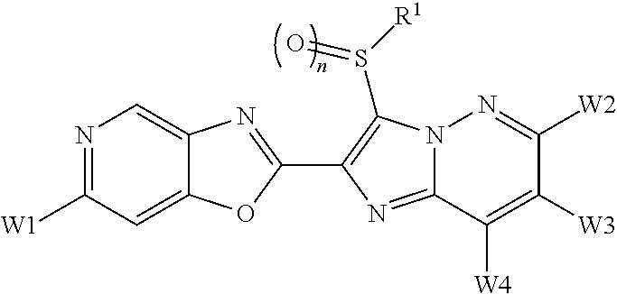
N1=C([W1])C=C2C(=C1)N=C(C1=C(S([R1])=O)N3C(=N1)C([W4])=C([W3])C([W2])=N3)O2
